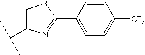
C1(C2=CC=C([CF3])C=C2)=NC(C(C)C)=CS1
